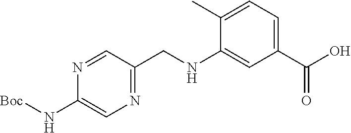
N1=C(CNC2=CC(C(O)=O)=CC=C2C)C=NC(N[Boc])=C1
